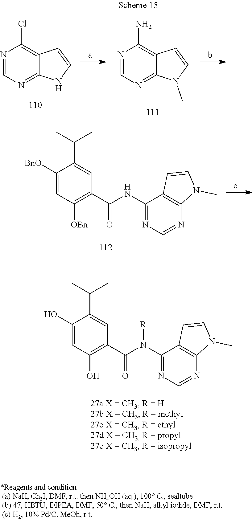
N1=CN=C2C(=C1Cl)C=CN2.N1=CN=C2C(=C1N)C=CN2C.C1([BnO])=CC([OBn])=C(C(NC2=NC=NC3=C2C=CN3C)=O)C=C1C(C)C.C1(O)=CC(O)=C(C(N(C2=NC=NC3=C2C=CN3C)[R])=O)C=C1C(C)C
